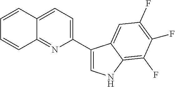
C12=NC(C3=CNC4=C(F)C(F)=C(F)C=C34)=CC=C1C=CC=C2
